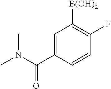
C1=C(C(N(C)C)=O)C=CC(F)=C1[B(OH)2]
